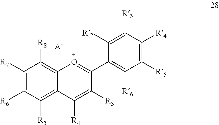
C1([R7])=C([R6])C([R5])=C2C(=C1[R8])O=C(C1=C([R6])C([R5])=C([R4])C([R3])=C1[R2])C([R3])=C2[R4].[A-]
